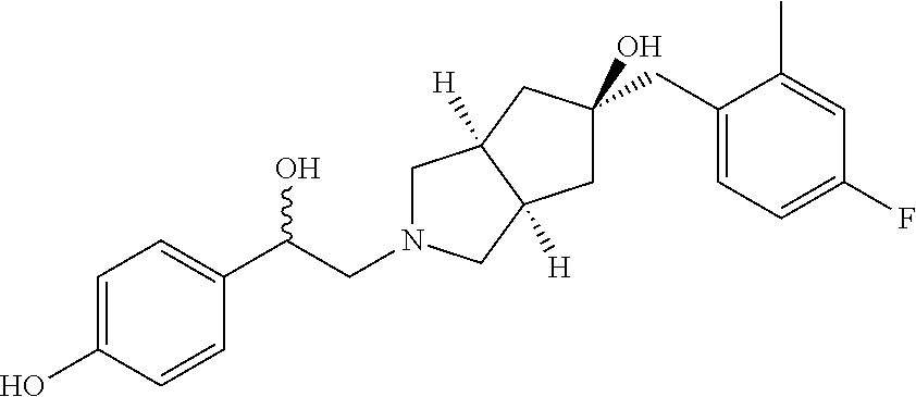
C1=C(O)C=CC(C(CN2CC3([H])C([H])(C2)CC(O)(CC2=CC=C(F)C=C2C)C3)O)=C1
